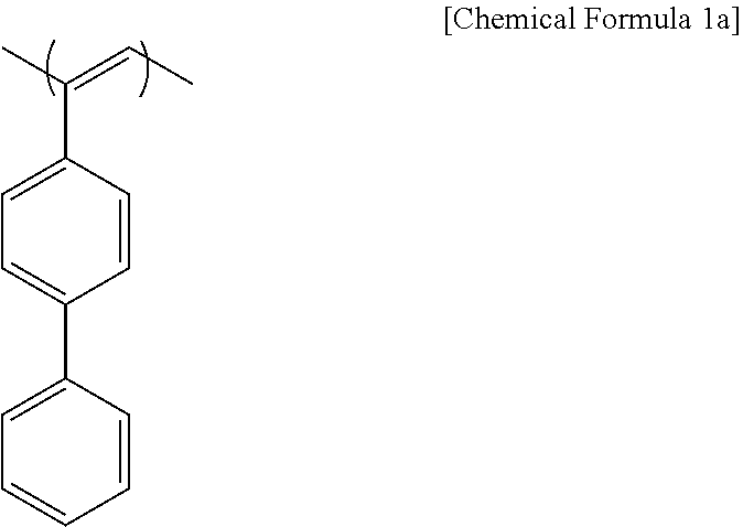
C(C1=CC=C(C2=CC=CC=C2)C=C1)(C)=CC
